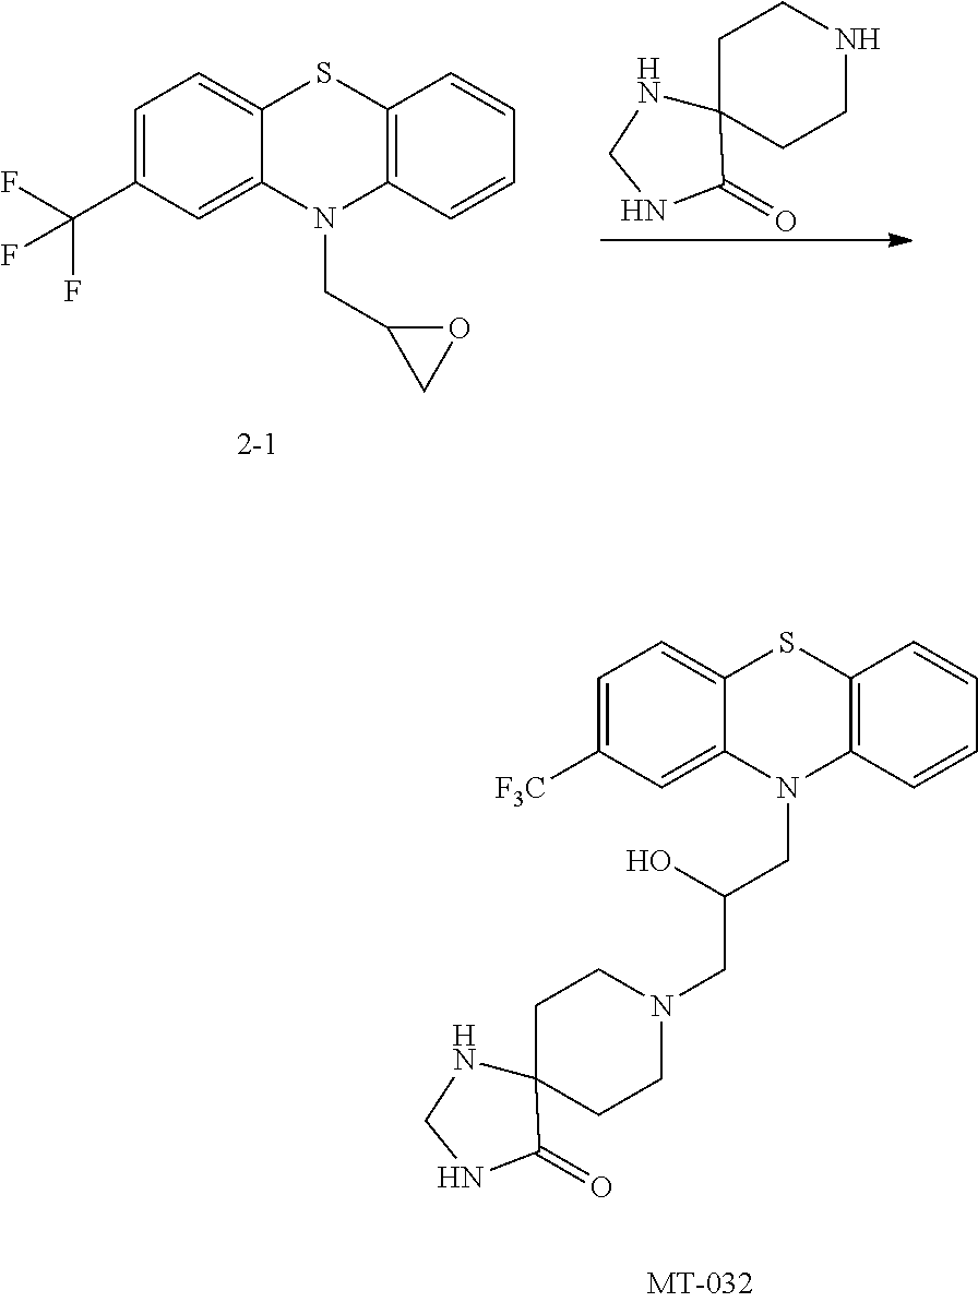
C1C2(CCNC1)NCNC2=O.C1=C(C(F)(F)F)C=C2C(=C1)SC1=C(N2CC2CO2)C=CC=C1.C1=C([F3C])C=C2C(=C1)SC1=C(N2CC(CN2CCC3(CC2)NCNC3=O)O)C=CC=C1
